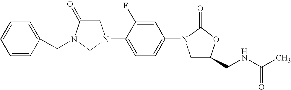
C1C(=O)N(CC2=CC=CC=C2)CN1C1=CC=C(N2CC(CNC(C)=O)OC2=O)C=C1F
